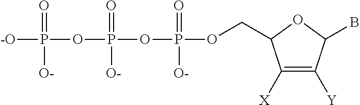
C1([X])=C([Y])C(B)OC1COP(OP(OP(=O)([-O])[O-])(=O)[O-])(=O)[O-]
